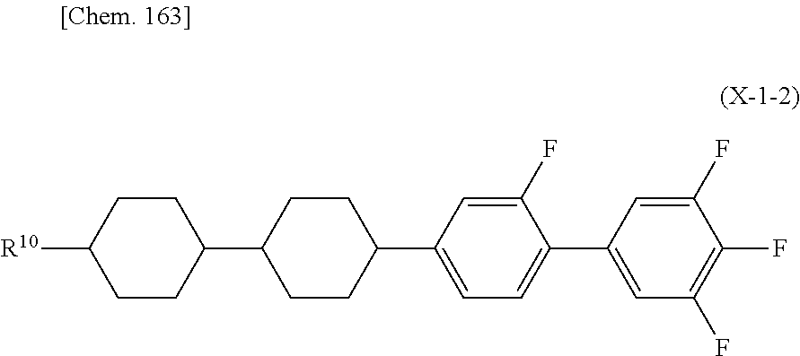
C1=C(F)C(C2=CC(F)=C(F)C(F)=C2)=CC=C1C1CCC(C2CCC([R10])CC2)CC1
